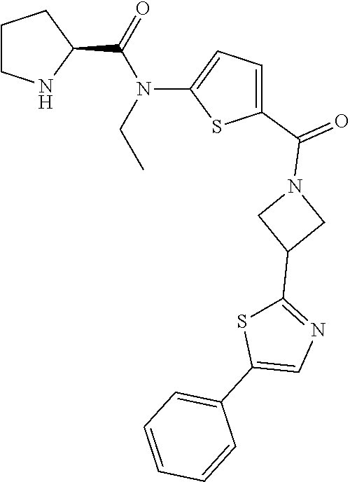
C1CNC(C(=O)N(C2=CC=C(C(=O)N3CC(C4=NC=C(C5=CC=CC=C5)S4)C3)S2)CC)C1
